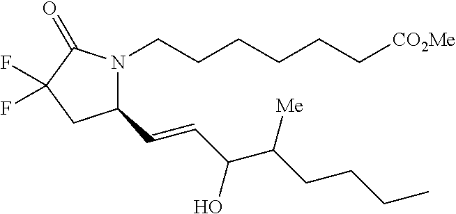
C1(C=CC(C(CCCC)[Me])O)N(CCCCCC[CO2Me])C(=O)C(F)(F)C1
